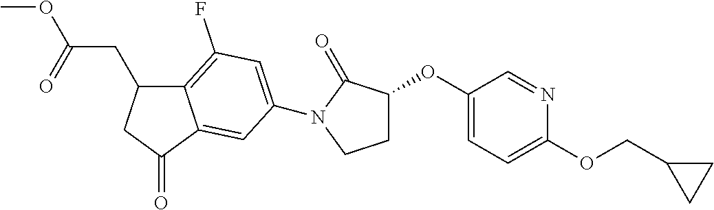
C12=C(F)C=C(N3C(=O)C(OC4=CC=C(OCC5CC5)N=C4)CC3)C=C1C(=O)CC2CC(OC)=O
